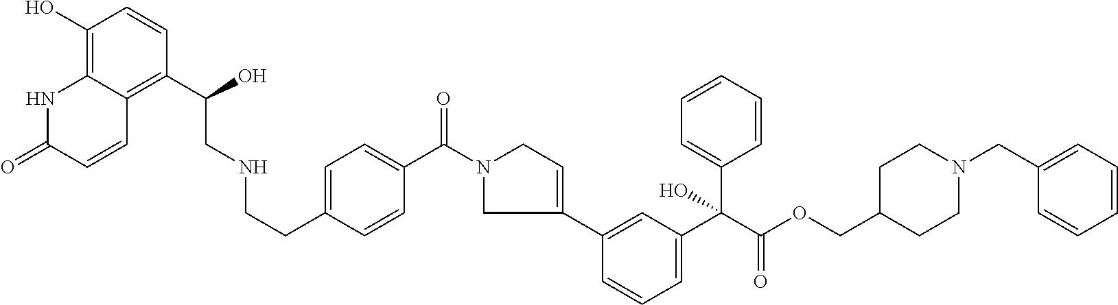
C1(O)=C2C(=C(C(O)CNCCC3=CC=C(C(N4CC(C5=CC(C(C(OCC6CCN(CC7=CC=CC=C7)CC6)=O)(C6=CC=CC=C6)O)=CC=C5)=CC4)=O)C=C3)C=C1)C=CC(=O)N2
